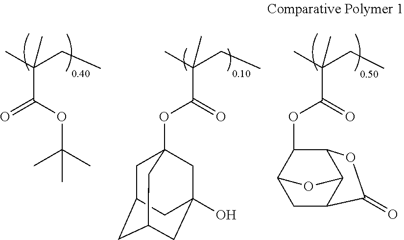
C(CC)(C)(C)C(=O)OC1C2C3C(CC1O3)C(=O)O2.C(CC)(C)(C(=O)OC12CC3CC(CC(O)(C1)C3)C2)C.C(CC)(C)(C(OC(C)(C)C)=O)C
